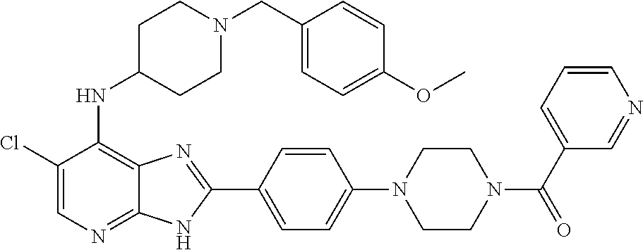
C1(Cl)=CN=C2C(=C1NC1CCN(CC3=CC=C(OC)C=C3)CC1)N=C(C1=CC=C(N3CCN(C(C4=CC=CN=C4)=O)CC3)C=C1)N2
